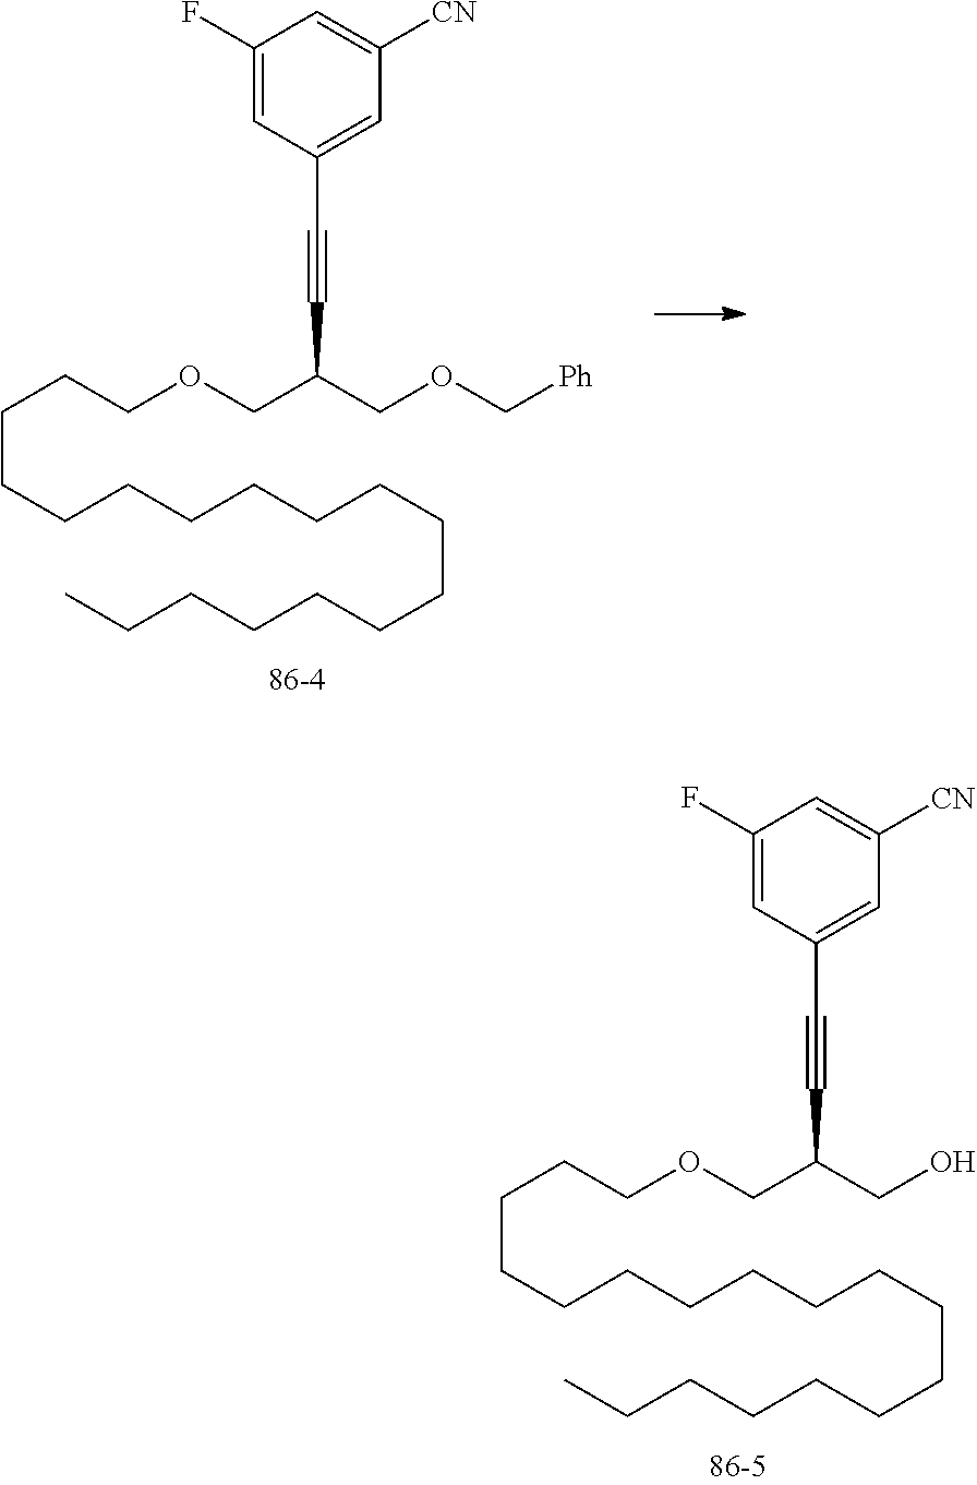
C(CCCCCCCCCCCCC)CCCCOCC(CO)C#CC1=CC([CN])=CC(F)=C1.C(CCCCCCCCCCCCC)CCCCOCC(COC[Ph])C#CC1=CC([CN])=CC(F)=C1
